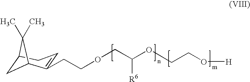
C1C2CC=C(CCOCC(OCCO[H])[R6])C1C2(C)C
